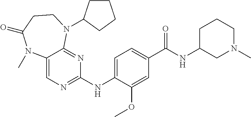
C1(NC2=NC=C3C(=N2)N(C2CCCC2)CCC(=O)N3C)=CC=C(C(NC2CN(C)CCC2)=O)C=C1OC
